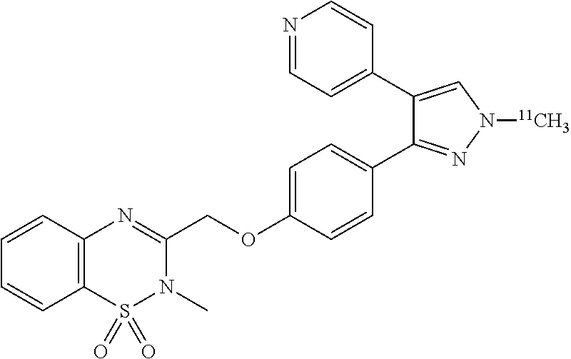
C1(COC2=CC=C(C3=NN([11CH3])C=C3C3=CC=NC=C3)C=C2)=NC2=C(S(=O)(=O)N1C)C=CC=C2
